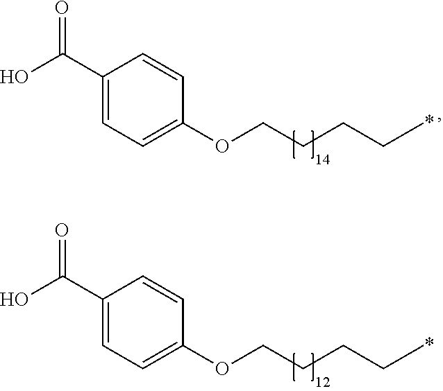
C1(C(O)=O)=CC=C(OCCCCC)C=C1.C1(C(O)=O)=CC=C(OCCCCC)C=C1
